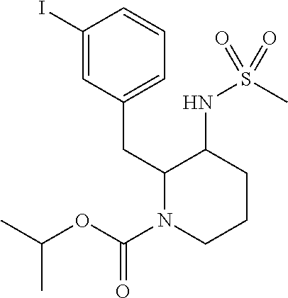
IC1=CC(CC2N(C(=O)OC(C)C)CCCC2NS(C)(=O)=O)=CC=C1
